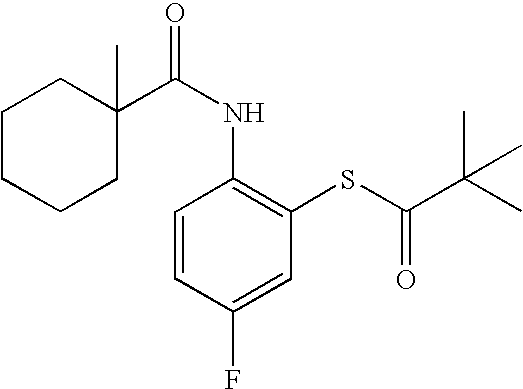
C1CCCC(C)(C(NC2=C(SC(=O)C(C)(C)C)C=C(F)C=C2)=O)C1
